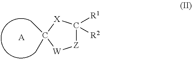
[Z]1C([R1])([R2])[X]C(C)(C)[W]1.[A]
